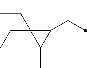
C1(C(C)C)C(CC)(CC)C1C
